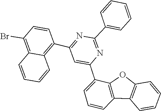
C1=CC=CC2=C1OC1=C2C=CC=C1C1=CC(C2=C3C(=C(Br)C=C2)C=CC=C3)=NC(C2=CC=CC=C2)=N1
